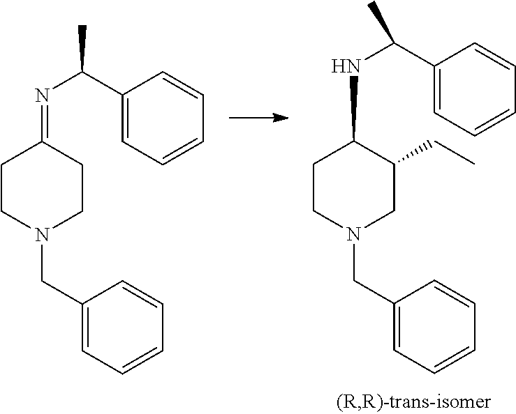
C1CN(CC2=CC=CC=C2)CC(CC)C1NC(C1=CC=CC=C1)C.C1CN(CC2=CC=CC=C2)CCC1=NC(C1=CC=CC=C1)C
